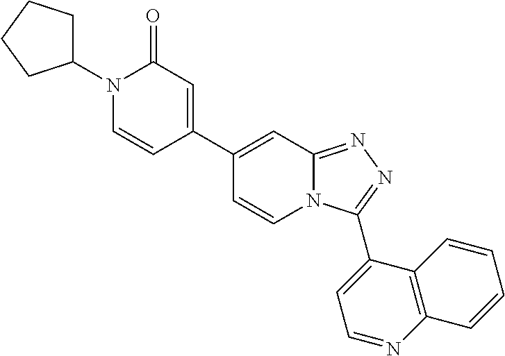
C1(C2=CC(=O)N(C3CCCC3)C=C2)=CC2=NN=C(C3=CC=NC4=C3C=CC=C4)N2C=C1
